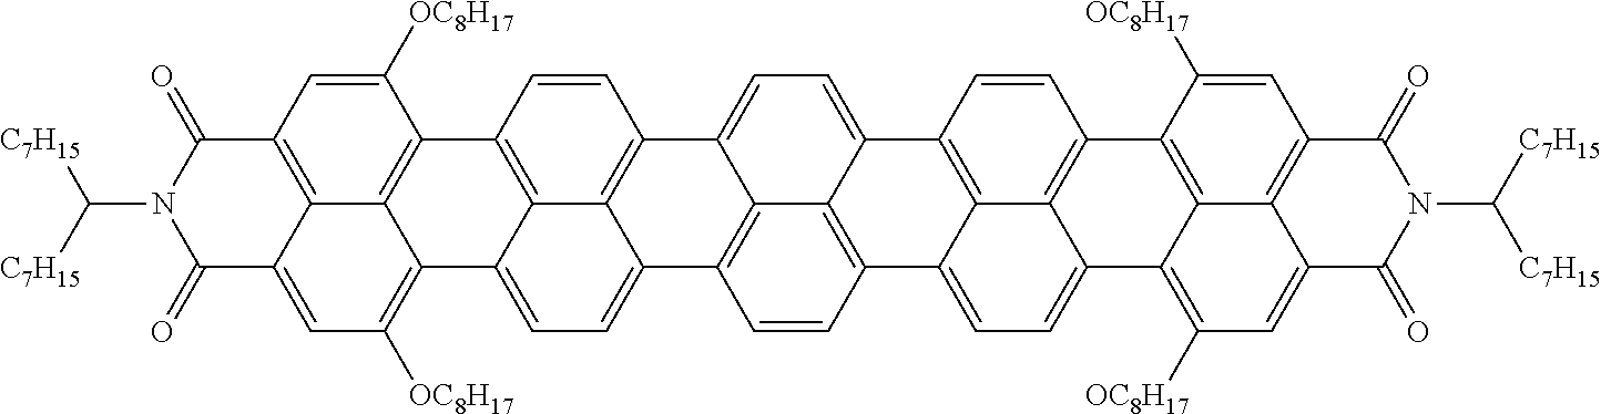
C1=CC2=C3C4=C1C1=C5C(=C([OC8H17])C=C6C5=C(C=C1[OC8H17])C(=O)N(C([C7H15])[C7H15])C6=O)C4=CC=C3C1=C3C2=CC=C2C3=C(C=C1)C1=CC=C3C4=C(C=CC2=C41)C1=C2C4=C(C=C1[OC8H17])C(=O)N(C([C7H15])[C7H15])C(=O)C4=CC([OC8H17])=C23
